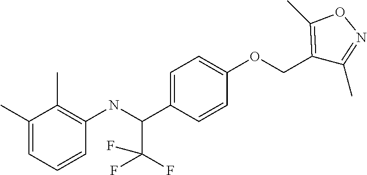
C1=C(C(NC2=C(C)C(C)=CC=C2)C(F)(F)F)C=CC(OCC2=C(C)ON=C2C)=C1
